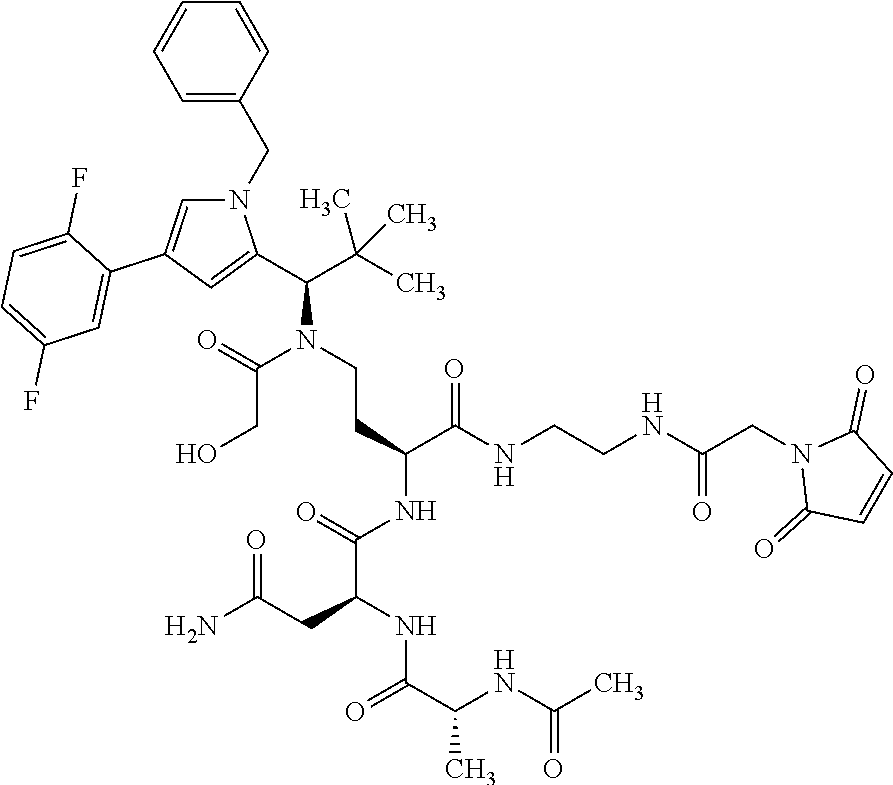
C(N(CCC(NC(C(CC(N)=O)NC(C(NC(C)=O)C)=O)=O)C(NCCNC(CN1C(=O)C=CC1=O)=O)=O)C(C(C)(C)C)C1=CC(C2=CC(F)=CC=C2F)=CN1CC1=CC=CC=C1)(=O)CO
